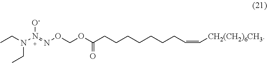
CCN(N(=NOCOC(CCCCCCCC=C[CH2(CH2)6CH3])=O)[O-])CC
